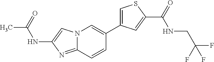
N12C(=NC(NC(C)=O)=C1)C=CC(C1=CSC(C(=O)NCC(F)(F)F)=C1)=C2
